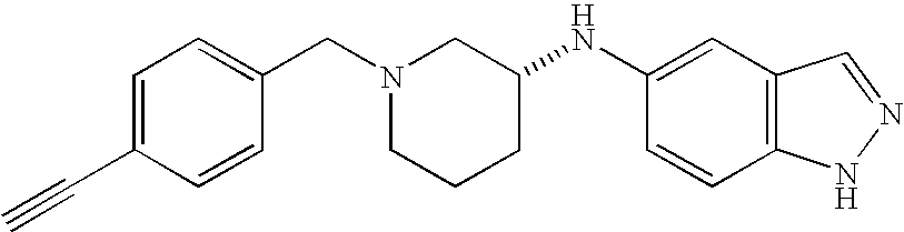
C1=C(C#C)C=CC(CN2CCCC(NC3=CC4=C(C=C3)NN=C4)C2)=C1
